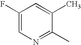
C1(F)=CN=C(C)C(C)=C1
